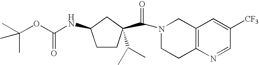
C1CC(C(N2CCC3=C(C2)C=C([CF3])C=N3)=O)(C(C)C)CC1NC(OC(C)(C)C)=O
